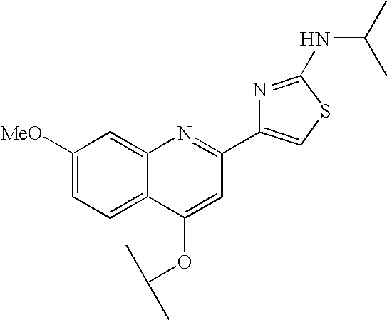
C1([MeO])=CC=C2C(=C1)N=C(C1=CSC(NC(C)C)=N1)C=C2OC(C)C
